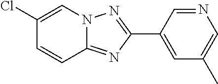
C1(C2=CC(C)=CN=C2)=NN2C(=N1)C=CC(Cl)=C2
